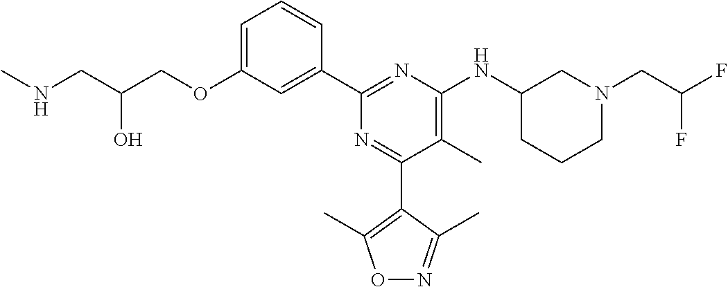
C1=C(OCC(CNC)O)C=C(C2=NC(NC3CCCN(CC(F)F)C3)=C(C)C(C3=C(C)ON=C3C)=N2)C=C1
